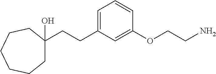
C1(CCC2=CC=CC(OCCN)=C2)(O)CCCCCC1
